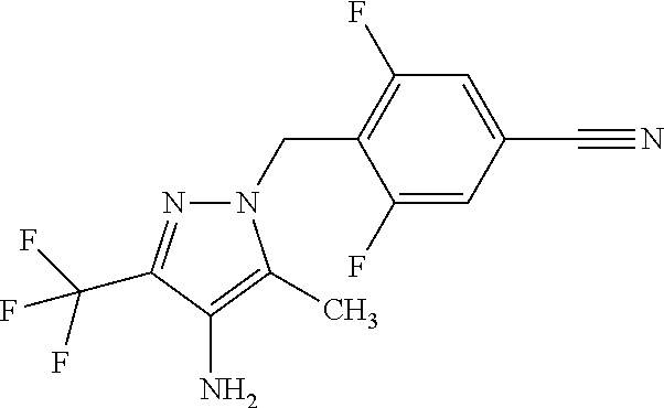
C1(F)=CC(C#N)=CC(F)=C1CN1N=C(C(F)(F)F)C(N)=C1C
